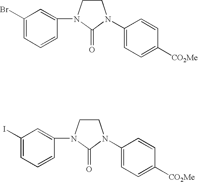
C1(N2CCN(C3=CC(Br)=CC=C3)C2=O)=CC=C([CO2Me])C=C1.C1(N2CCN(C3=CC(I)=CC=C3)C2=O)=CC=C([CO2Me])C=C1
